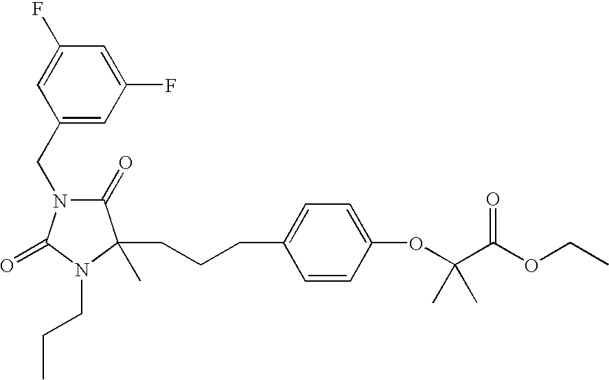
C(CCC1=CC=C(OC(C(OCC)=O)(C)C)C=C1)C1(C)C(=O)N(CC2=CC(F)=CC(F)=C2)C(=O)N1CCC
